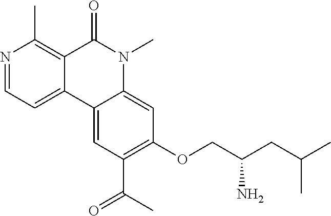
N1=CC=C2C(=C1C)C(=O)N(C)C1=CC(OCC(CC(C)C)N)=C(C(C)=O)C=C21
